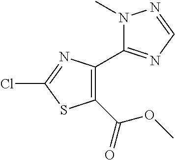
C1(C(OC)=O)=C(C2=NC=NN2C)N=C(Cl)S1
